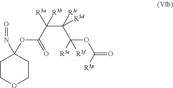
C1COCCC1(N=O)OC(C(C([R3c])([R3d])C([R3e])([R3f])OC([R3g])=O)([R3a])[R3b])=O
